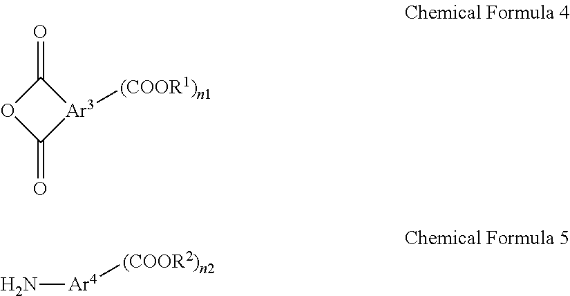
[Ar3]1([(COOR1)n1])C(=O)OC1=O.[Ar4]([(COOR2)n2])N
